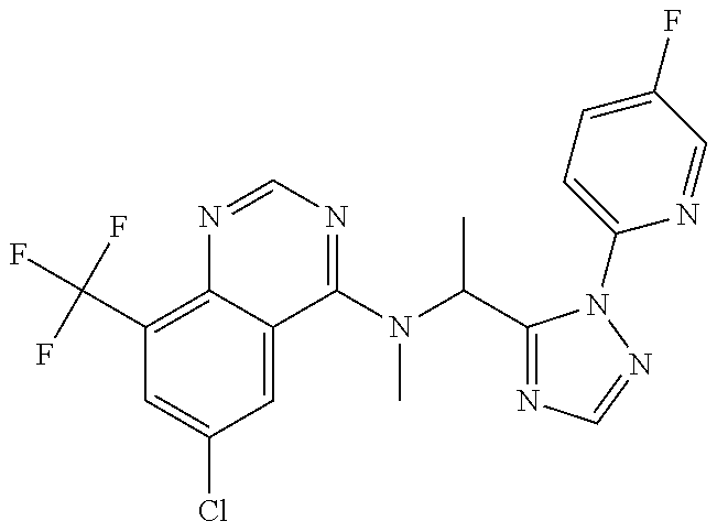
C1(C(F)(F)F)=C2C(=CC(Cl)=C1)C(N(C(C1=NC=NN1C1=CC=C(F)C=N1)C)C)=NC=N2
